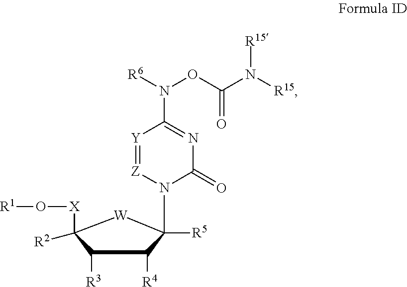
[Y]1=[Z]N(C2([R5])C([R4])C([R3])C([X]O[R1])([R2])[W]2)C(=O)N=C1N([R6])OC(N([R15])[R15])=O
